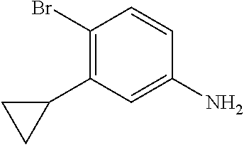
C1(Br)=C(C2CC2)C=C(N)C=C1
